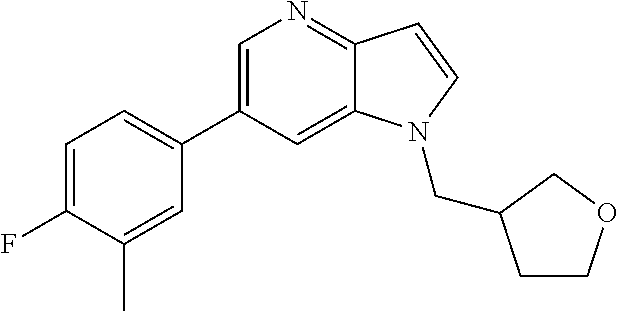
C1=C(C2=CC=C(F)C(C)=C2)C=C2C(=N1)C=CN2CC1CCOC1
